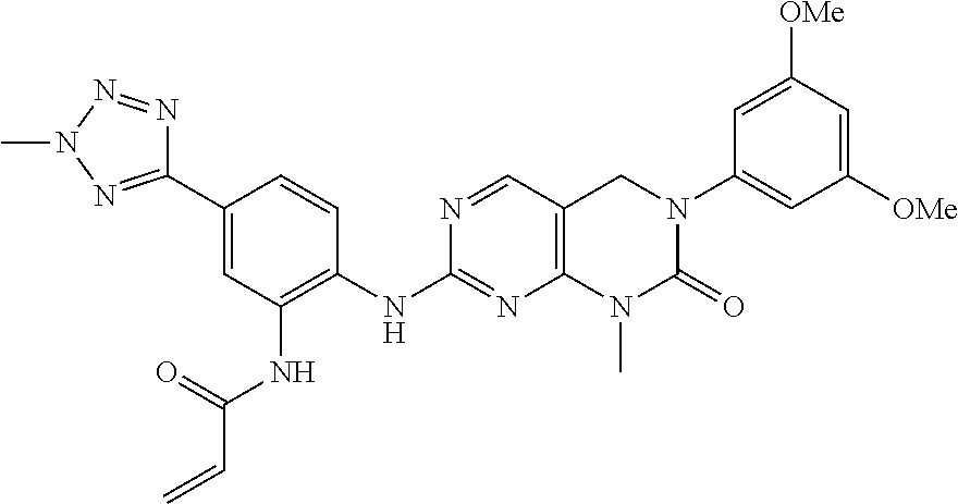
C1(NC2=C(NC(=O)C=C)C=C(C3=NN(C)N=N3)C=C2)=NC2=C(C=N1)CN(C1=CC([OMe])=CC([OMe])=C1)C(=O)N2C
